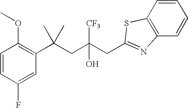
C1=CC(F)=CC(C(CC(CC2=NC3=C(S2)C=CC=C3)([CF3])O)(C)C)=C1OC
